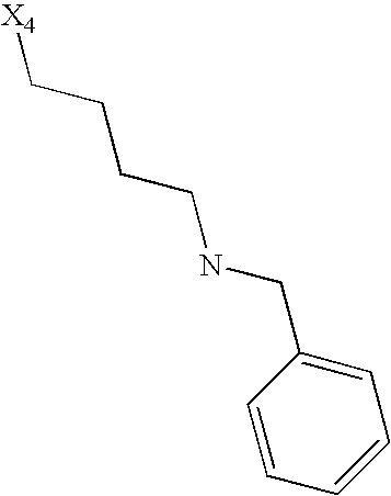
[X4]CCCCNCC1=CC=CC=C1
